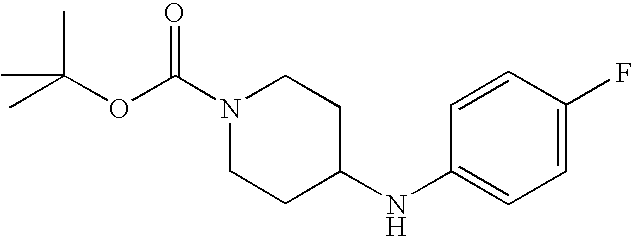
O(C(C)(C)C)C(N1CCC(NC2=CC=C(F)C=C2)CC1)=O
